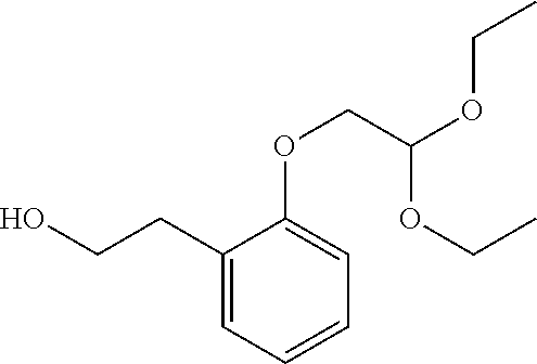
C1(CCO)=CC=CC=C1OCC(OCC)OCC
